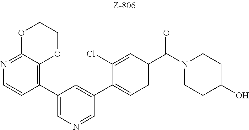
C1(O)CCN(C(C2=CC=C(C3=CC(C4=C5C(=NC=C4)OCCO5)=CN=C3)C(Cl)=C2)=O)CC1
